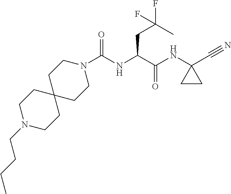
N1(C(NC(C(NC2(C#N)CC2)=O)CC(F)(C)F)=O)CCC2(CC1)CCN(CCCC)CC2
